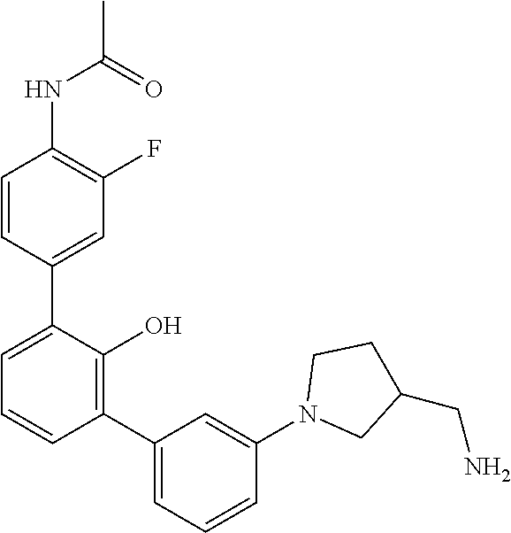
CC(=O)NC1=C(F)C=C(C2=CC=CC(C3=CC=CC(N4CC(CN)CC4)=C3)=C2O)C=C1
